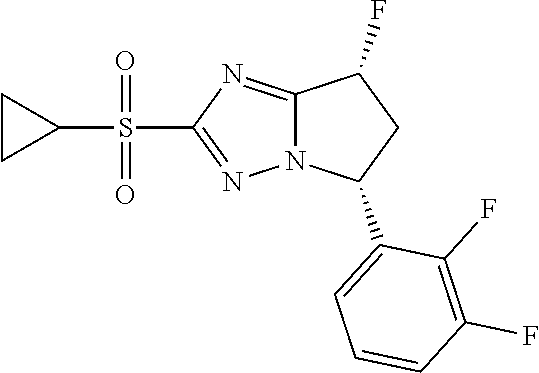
C12=NC(S(C3CC3)(=O)=O)=NN1C(C1=CC=CC(F)=C1F)CC2F
